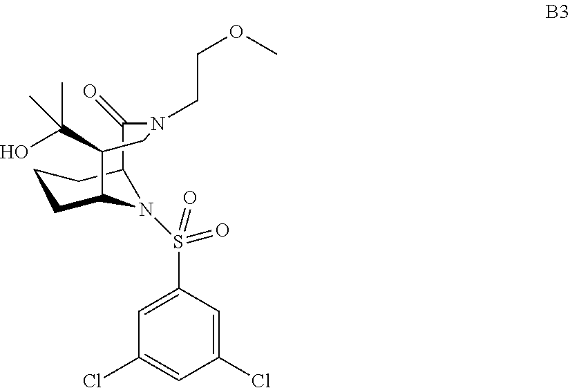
C12C(=O)N(CCOC)CC(C(O)(C)C)C(CCC1)N2S(C1=CC(Cl)=CC(Cl)=C1)(=O)=O
